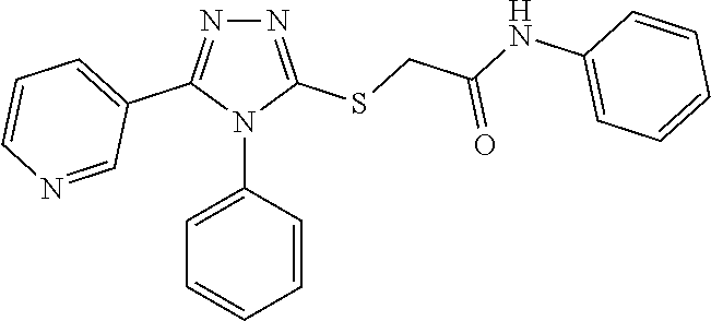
N1=C(SCC(NC2=CC=CC=C2)=O)N(C2=CC=CC=C2)C(C2=CC=CN=C2)=N1
